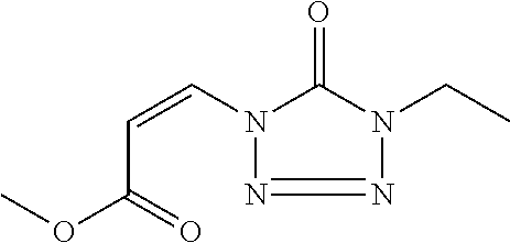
C(=CN1N=NN(CC)C1=O)C(OC)=O
